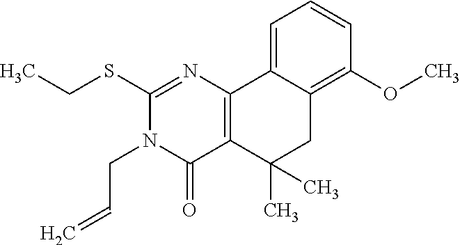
CCSC1=NC2=C(C(=O)N1CC=C)C(C)(C)CC1=C(OC)C=CC=C21
